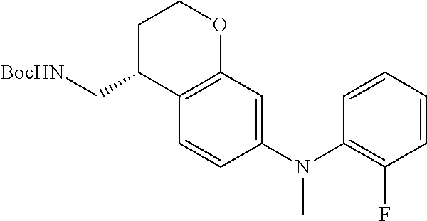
C1=CC(N(C2=C(F)C=CC=C2)C)=CC2=C1C(C[BocHN])CCO2
